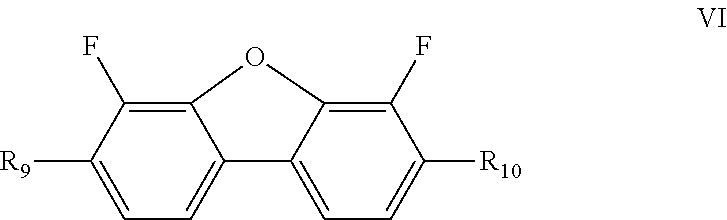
C12=CC=C([R9])C(F)=C1OC1=C(F)C([R10])=CC=C21
